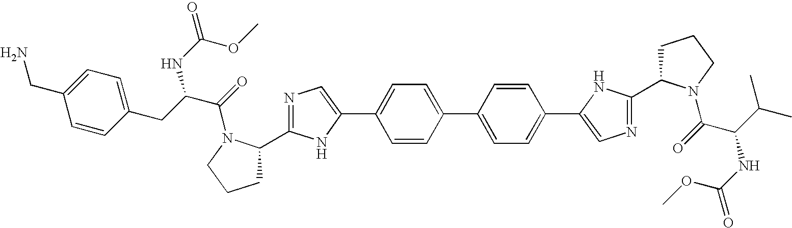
C1=CC(C2=CC=C(C3=CN=C(C4CCCN4C(C(C(C)C)NC(OC)=O)=O)N3)C=C2)=CC=C1C1=CN=C(C2CCCN2C(C(NC(OC)=O)CC2=CC=C(CN)C=C2)=O)N1
